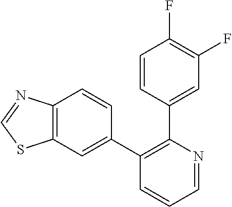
C1=NC(C2=CC(F)=C(F)C=C2)=C(C2=CC3=C(C=C2)N=CS3)C=C1
